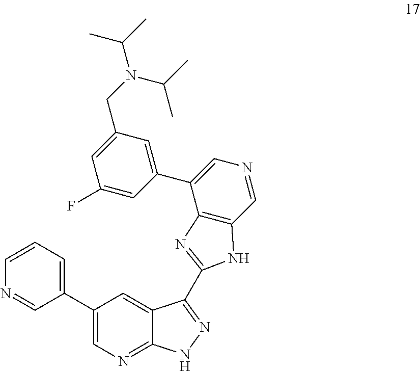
N1=CC(C2=CN=C3C(=C2)C(C2=NC4=C(C=NC=C4C4=CC(CN(C(C)C)C(C)C)=CC(F)=C4)N2)=NN3)=CC=C1
